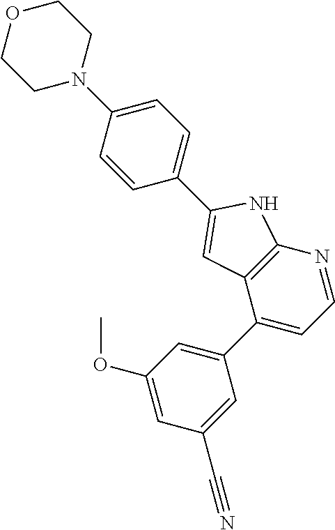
C1=NC2=C(C(C3=CC(OC)=CC(C#N)=C3)=C1)C=C(C1=CC=C(N3CCOCC3)C=C1)N2
